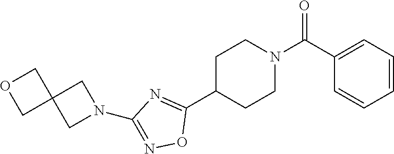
C1(C(N2CCC(C3=NC(N4CC5(C4)COC5)=NO3)CC2)=O)=CC=CC=C1
